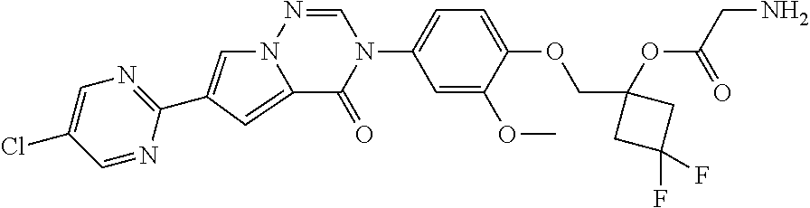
C1=NC(C2=CN3C(=C2)C(=O)N(C2=CC=C(OCC4(OC(CN)=O)CC(F)(F)C4)C(OC)=C2)C=N3)=NC=C1Cl
